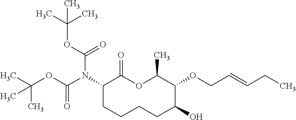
C1(N(C(OC(C)(C)C)=O)C(OC(C)(C)C)=O)CCCCC(O)C(OCC=CCC)C(C)OC1=O
